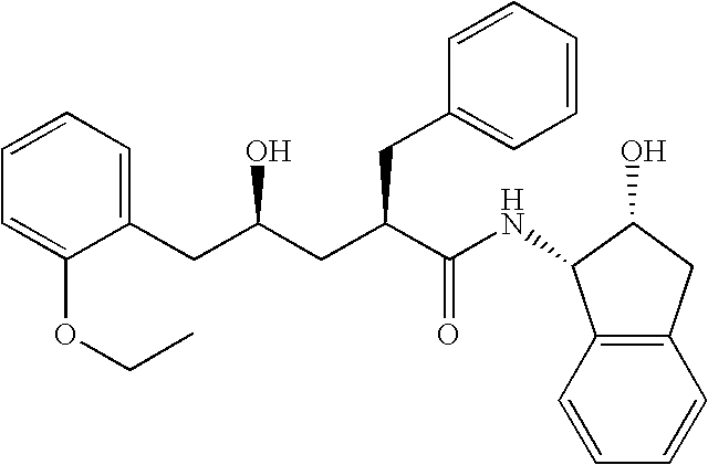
C12=C(C=CC=C1)C(NC(C(CC(CC1=CC=CC=C1OCC)O)CC1=CC=CC=C1)=O)C(O)C2
